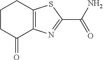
C1CC(=O)C2=C(C1)SC(C(N)=O)=N2
